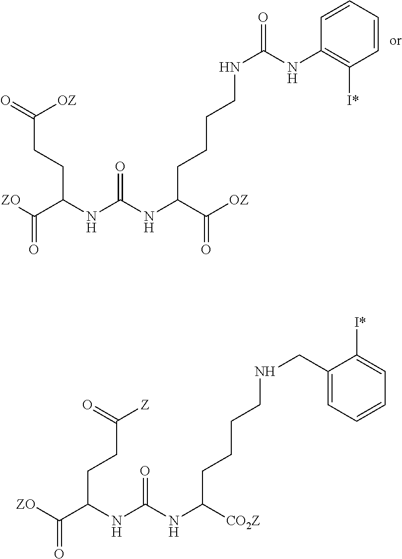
[ZO]C(C(NC(=O)NC(C([OZ])=O)CCCCNC(=O)NC1=C([I*])C=CC=C1)CCC(=O)[OZ])=O.[ZO]C(=O)C(NC(NC([CO2Z])CCCCNCC1=CC=CC=C1[I*])=O)CCC(=O)[Z]
